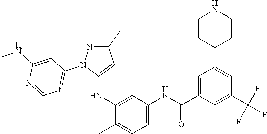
C1(C)=NN(C2=NC=NC(NC)=C2)C(NC2=CC(NC(C3=CC(C4CCNCC4)=CC(C(F)(F)F)=C3)=O)=CC=C2C)=C1
